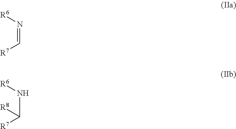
N(=C[R7])[R6].N(C([R7])[R8])[R6]
